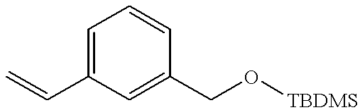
C1=C(C=C)C=C(CO[TBDMS])C=C1
